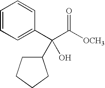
[OCH3]C(C(C1=CC=CC=C1)(C1CCCC1)O)=O
